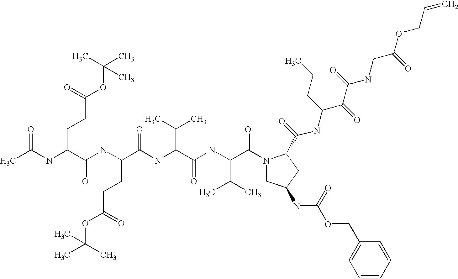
CC(NC(C(NC(C(NC(C(NC(C(=O)N1CC(NC(OCC2=CC=CC=C2)=O)CC1C(NC(CCC)C(C(NCC(OCC=C)=O)=O)=O)=O)C(C)C)=O)C(C)C)=O)CCC(OC(C)(C)C)=O)=O)CCC(OC(C)(C)C)=O)=O
